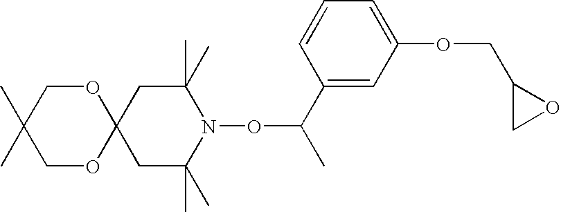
C12(CC(C)(C)N(OC(C)C3=CC(OCC4CO4)=CC=C3)C(C)(C)C1)OCC(C)(C)CO2
